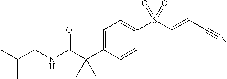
N(C(C(C1=CC=C(S(C=CC#N)(=O)=O)C=C1)(C)C)=O)CC(C)C
